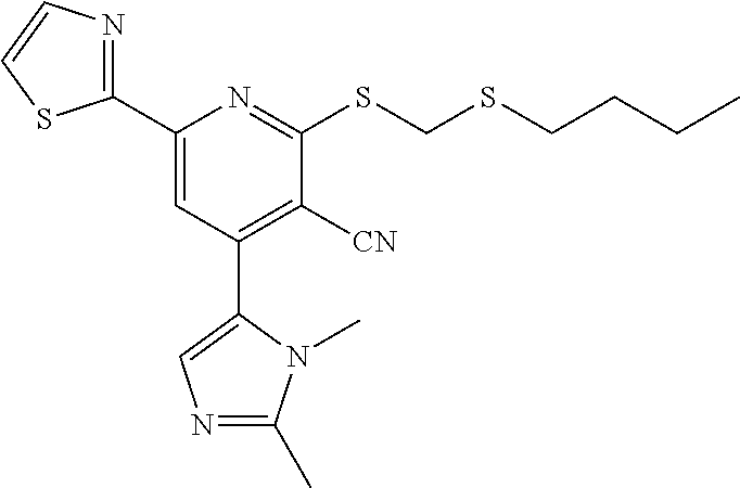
C1(C2=CC(C3=CN=C(C)N3C)=C([CN])C(SCSCCCC)=N2)=NC=CS1
